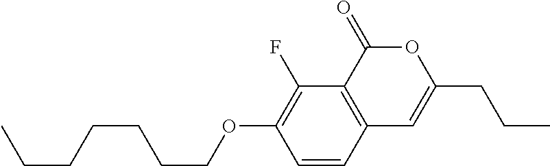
C1=CC2=C(C(F)=C1OCCCCCCC)C(=O)OC(CCC)=C2
